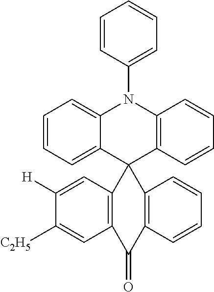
C1=CC(N2C3=C(C=CC=C3)C3(C4=CC=CC=C24)C2=C(C=C([C2H5])C([H])=C2)C(=O)C2=C3C=CC=C2)=CC=C1
